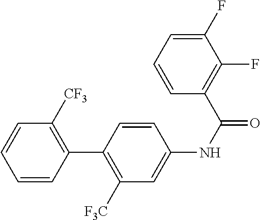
C1=CC(C2=C([F3C])C=C(NC(=O)C3=C(F)C(F)=CC=C3)C=C2)=C([CF3])C=C1
